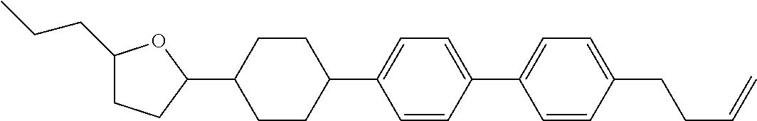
C1(CCC)CCC(C2CCC(C3=CC=C(C4=CC=C(CCC=C)C=C4)C=C3)CC2)O1
